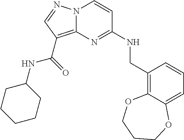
C1=C2C(=C(CNC3=NC4=C(C(NC5CCCCC5)=O)C=NN4C=C3)C=C1)OCCCO2
